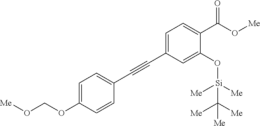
C1=C(C#CC2=CC=C(OCO[Me])C=C2)C=C(O[Si]([Me])(C([Me])([Me])[Me])[Me])C(C(=O)O[Me])=C1
